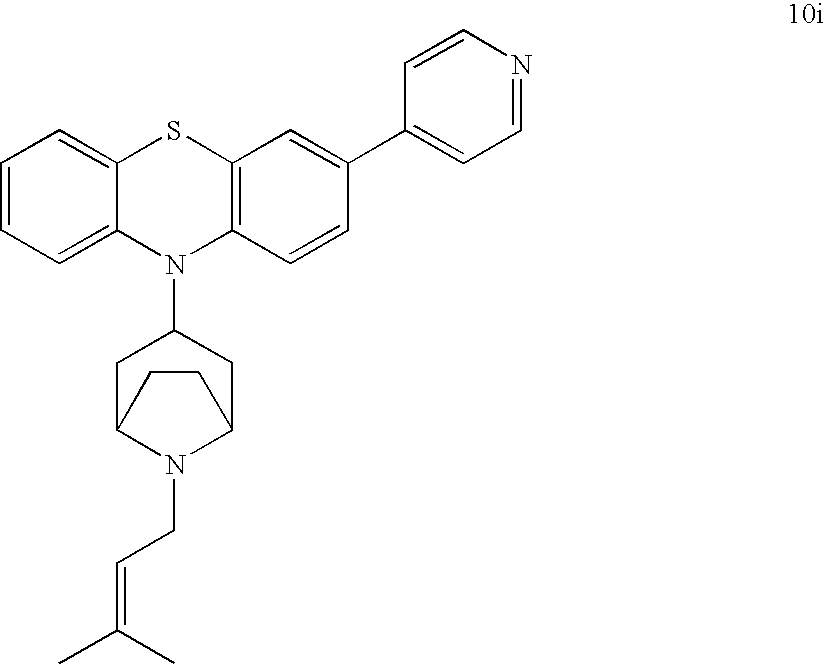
C1=CC=C2C(=C1)SC1=C(N2C2CC3N(CC=C(C)C)C(C2)CC3)C=CC(C2=CC=NC=C2)=C1
